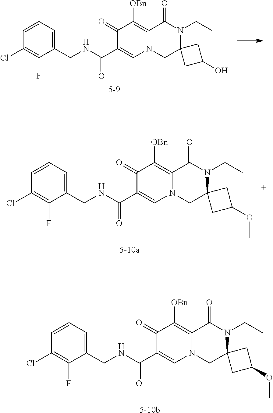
C1=CC=C(CNC(C2=CN3C(=C([OBn])C2=O)C(=O)N(CC)C2(C3)CC(OC)C2)=O)C(F)=C1Cl.[5-10b].C1=CC=C(CNC(C2=CN3C(=C([OBn])C2=O)C(=O)N(CC)C2(C3)CC(O)C2)=O)C(F)=C1Cl.[5-9].C1=CC=C(CNC(C2=CN3C(=C([OBn])C2=O)C(=O)N(CC)C2(C3)CC(OC)C2)=O)C(F)=C1Cl.[5-10a]
